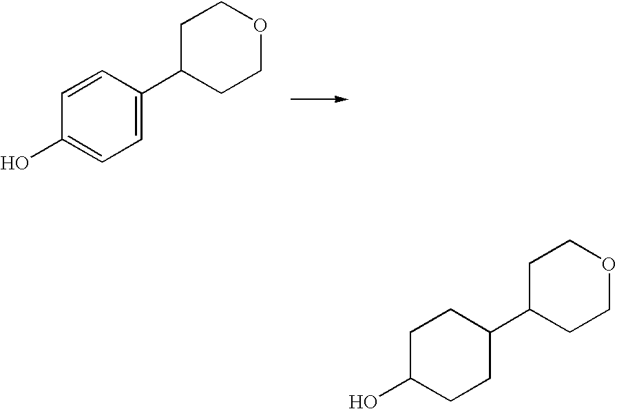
OC1=CC=C(C2CCOCC2)C=C1.OC1CCC(C2CCOCC2)CC1
